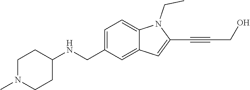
C(N1C2=CC=C(CNC3CCN(C)CC3)C=C2C=C1C#CCO)C
